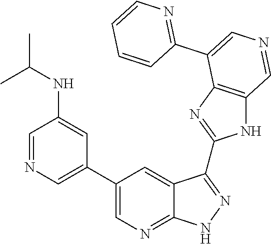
C1=NC=C(C2=CN=C3C(=C2)C(C2=NC4=C(N2)C=NC=C4C2=NC=CC=C2)=NN3)C=C1NC(C)C
